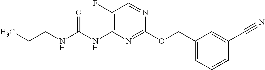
C1(F)=C(NC(NCCC)=O)N=C(OCC2=CC=CC(C#N)=C2)N=C1
